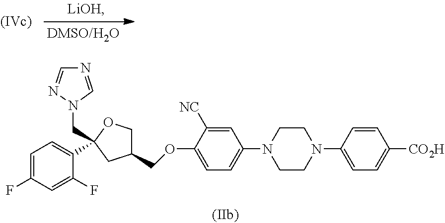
C1=C(F)C=C(F)C(C2(CN3C=NC=N3)OCC(COC3=CC=C(N4CCN(C5=CC=C([CO2H])C=C5)CC4)C=C3[NC])C2)=C1
